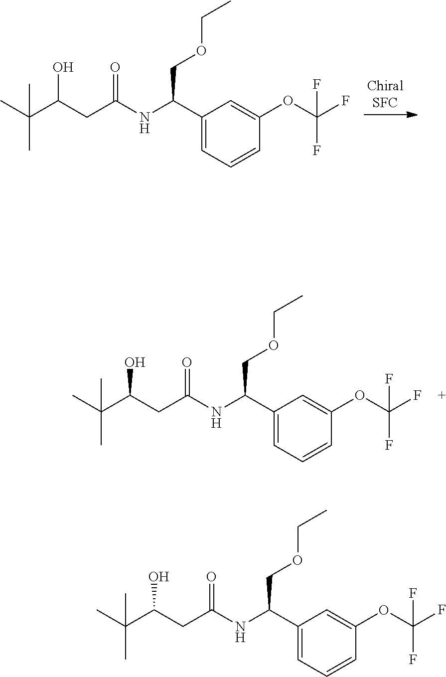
C1(C(NC(CC(C(C)(C)C)O)=O)COCC)=CC=CC(OC(F)(F)F)=C1.C1(C(NC(CC(C(C)(C)C)O)=O)COCC)=CC=CC(OC(F)(F)F)=C1.C1(C(NC(CC(C(C)(C)C)O)=O)COCC)=CC=CC(OC(F)(F)F)=C1
